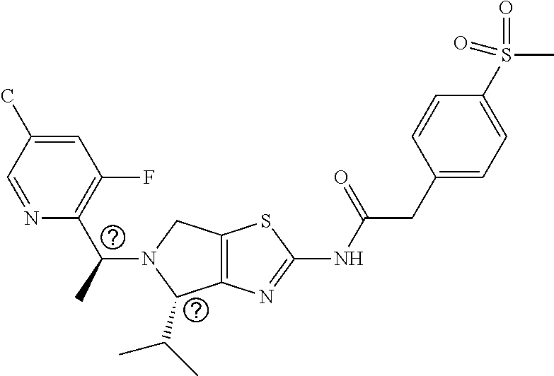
C12=C(N=C(NC(CC3=CC=C(S(C)(=O)=O)C=C3)=O)S1)C(C(C)C)N(C(C1=C(F)C=C(C)C=N1)C)C2
